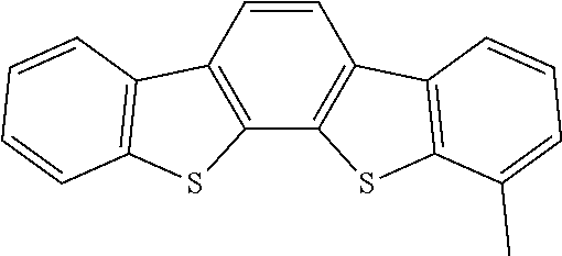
C1=CC2=C(C3=C1C1=C(S3)C(C)=CC=C1)SC1=C2C=CC=C1
